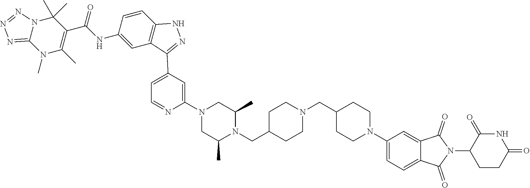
C12=NN=NN1C(C)(C)C(C(NC1=CC3=C(C=C1)NN=C3C1=CC=NC(N3CC(C)N(CC4CCN(CC5CCN(C6=CC=C7C(=C6)C(=O)N(C6CCC(=O)NC6=O)C7=O)CC5)CC4)C(C)C3)=C1)=O)=C(C)N2C
